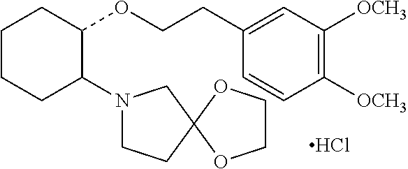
Cl.C1CCC(N2CCC3(C2)OCCO3)C(OCCC2=CC([OCH3])=C([OCH3])C=C2)C1
